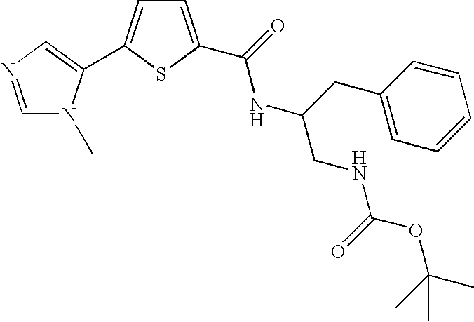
C1=C(C(=O)NC(CNC(OC(C)(C)C)=O)CC2=CC=CC=C2)SC(C2=CN=CN2C)=C1
